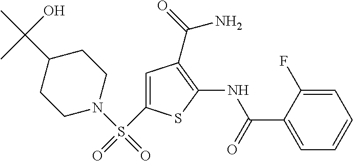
C1=C(F)C(C(=O)NC2=C(C(=O)N)C=C(S(=O)(N3CCC(C(C)(O)C)CC3)=O)S2)=CC=C1
